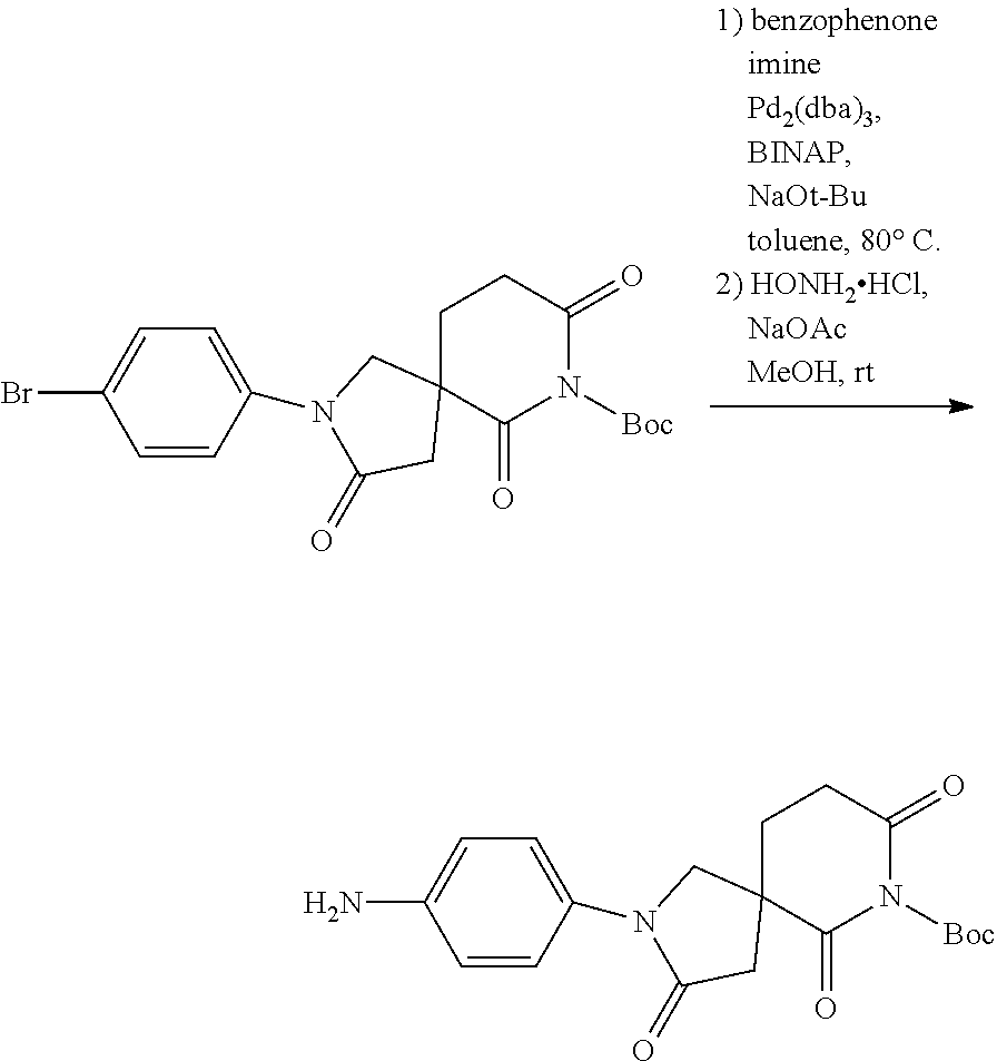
C1C2(C(=O)N([Boc])C(=O)C1)CN(C1=CC=C(Br)C=C1)C(=O)C2.C1C2(C(=O)N([Boc])C(=O)C1)CN(C1=CC=C(N)C=C1)C(=O)C2
